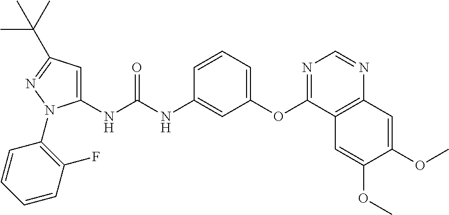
C1(NC(NC2=CC(OC3=NC=NC4=C3C=C(OC)C(OC)=C4)=CC=C2)=O)=CC(C(C)(C)C)=NN1C1=C(F)C=CC=C1
